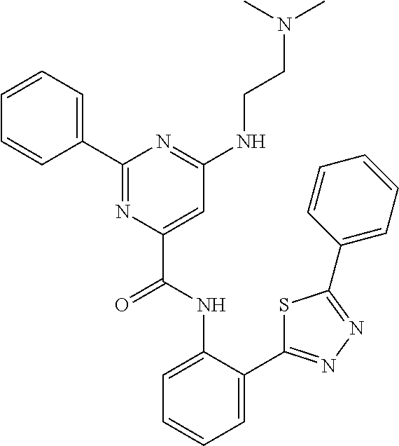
C1=C(C2=NN=C(C3=CC=CC=C3)S2)C(NC(C2=CC(NCCN(C)C)=NC(C3=CC=CC=C3)=N2)=O)=CC=C1
